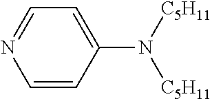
C1=CC(N([C5H11])[C5H11])=CC=N1
